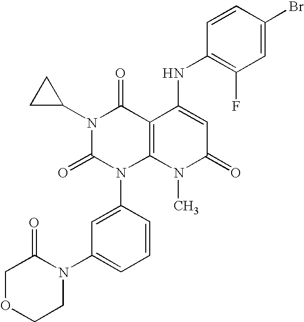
N1(C2CC2)C(=O)N(C2=CC(N3C(=O)COCC3)=CC=C2)C2=C(C1=O)C(NC1=C(F)C=C(Br)C=C1)=CC(=O)N2C
